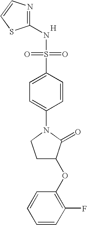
N1=C(NS(=O)(=O)C2=CC=C(N3CCC(OC4=C(F)C=CC=C4)C3=O)C=C2)SC=C1.[H]
